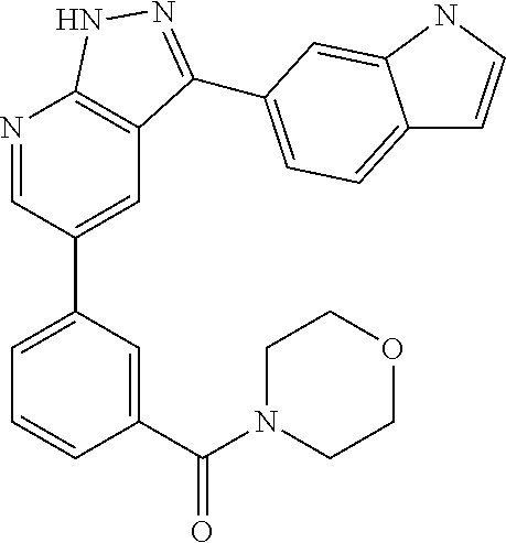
N1=CC(C2=CC=CC(C(N3CCOCC3)=O)=C2)=CC2=C1NN=C2C1=CC=C2C=CNC2=C1
